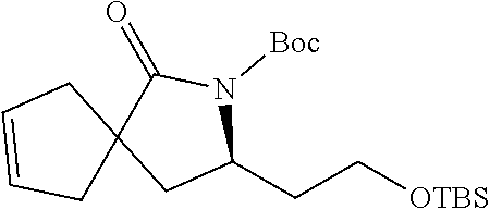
C1C(CC[OTBS])N([Boc])C(=O)C12CC=CC2
